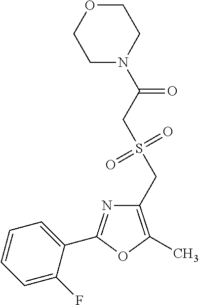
C1(CS(=O)(=O)CC(=O)N2CCOCC2)=C(C)OC(C2=CC=CC=C2F)=N1
